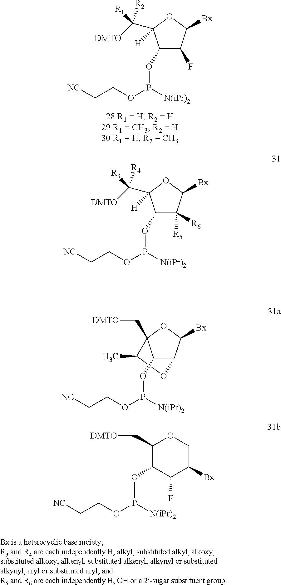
C([R1])([DMTO])([R2])C1([H])C(OP([N(iPr)2])OCC[NC])C(F)C([Bx])O1.C([R3])([DMTO])([R4])C1([H])C(OP([N(iPr)2])OCC[NC])C([R6])([R5])C([Bx])O1.C1(C)C2(C[DMTO])C(OP([N(iPr)2])OCC[NC])C(C([Bx])O2)O1.C1(C[DMTO])C(OP([N(iPr)2])OCC[NC])C(F)C([Bx])CO1
